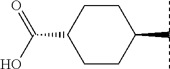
C1C(C(O)=O)CCC(C(C)C)C1
